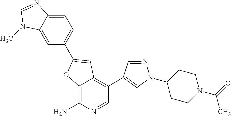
C12=C(N)N=CC(C3=CN(C4CCN(C(=O)C)CC4)N=C3)=C1C=C(C1=CC=C3C(=C1)N(C)C=N3)O2
